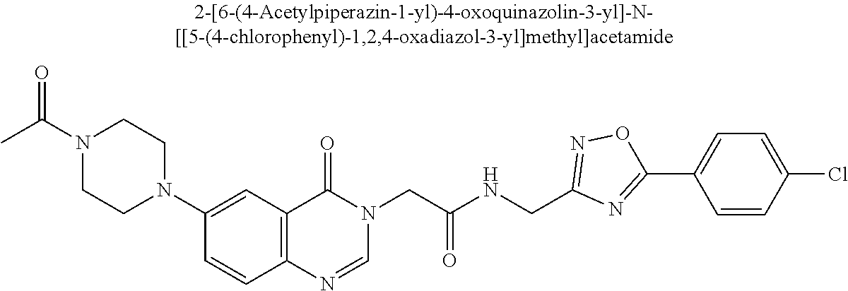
N1(C(C)=O)CCN(C2=CC3=C(C=C2)N=CN(CC(NCC2=NOC(C4=CC=C(Cl)C=C4)=N2)=O)C3=O)CC1
